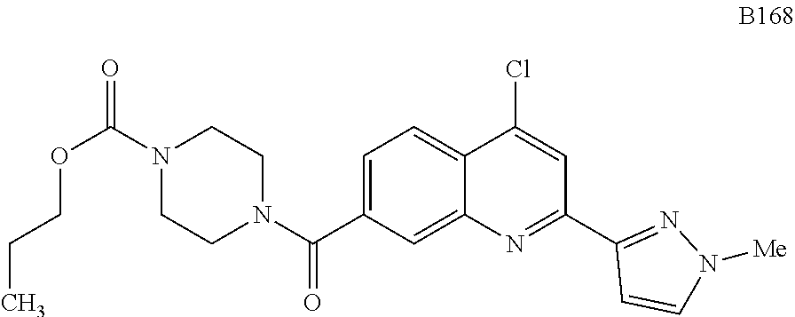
C1=C(C(N2CCN(C(=O)OCCC)CC2)=O)C=C2C(=C1)C(Cl)=CC(C1=NN([Me])C=C1)=N2
